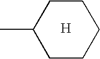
C1C(C)CCCC1.[H]
